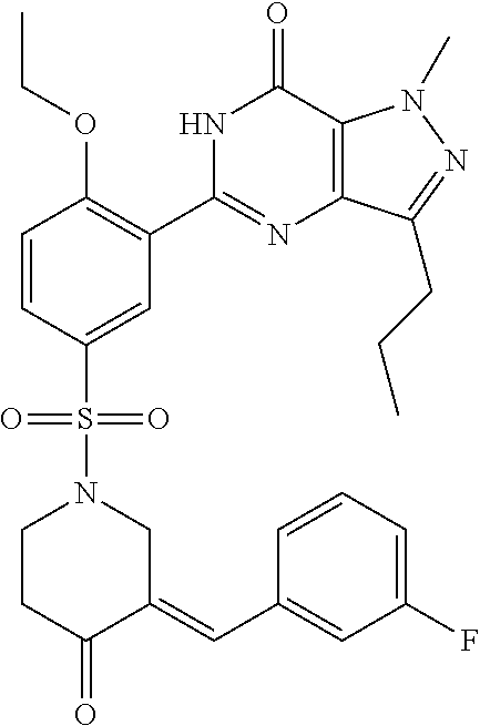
C1=CC(S(N2CCC(=O)C(=CC3=CC(F)=CC=C3)C2)(=O)=O)=CC(C2=NC3=C(C(=O)N2)N(C)N=C3CCC)=C1OCC
